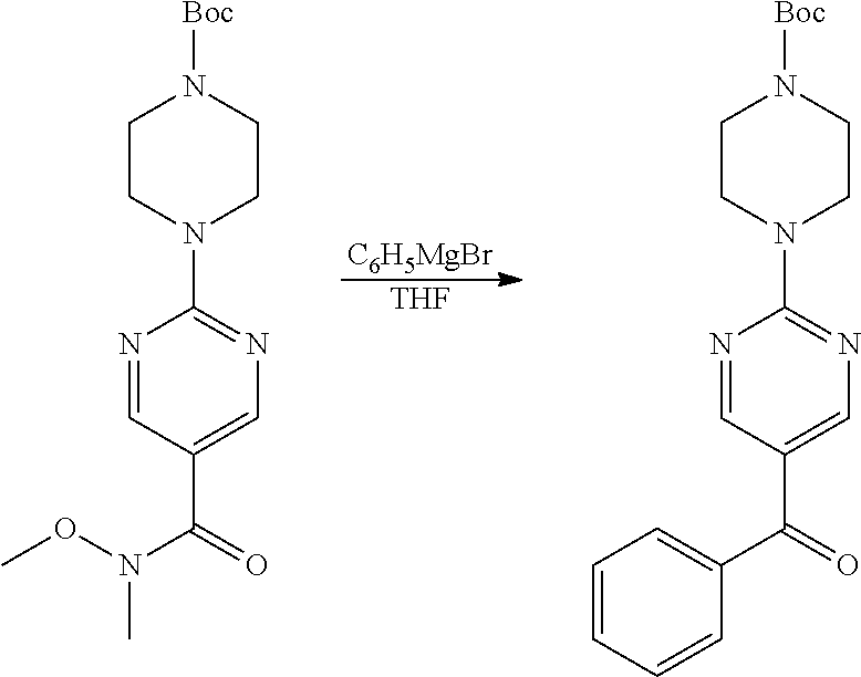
[C6H5MgBr].[THF].N1=CC(C(=O)N(OC)C)=CN=C1N1CCN([Boc])CC1.N1=CC(C(=O)C2=CC=CC=C2)=CN=C1N1CCN([Boc])CC1
